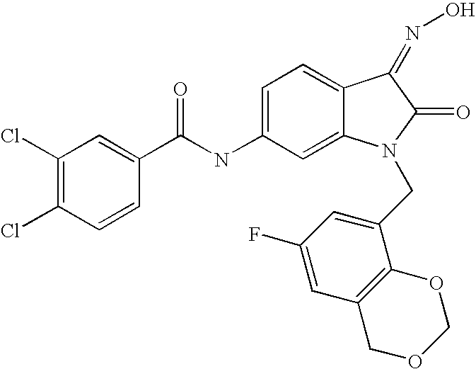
C1(Cl)=C(Cl)C=CC(C(NC2=CC=C3C(=C2)N(CC2=CC(F)=CC4=C2OCOC4)C(=O)C3=NO)=O)=C1
